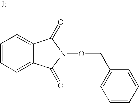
C1=CC=C2C(=C1)C(=O)N(OCC1=CC=CC=C1)C2=O.[J:]
